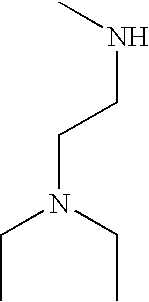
C(C)N(CC)CCNC
